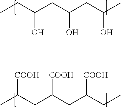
CCC(CC(CC(C)O)O)O.[COOH]C(CC(CC(CC)[COOH])[COOH])C
